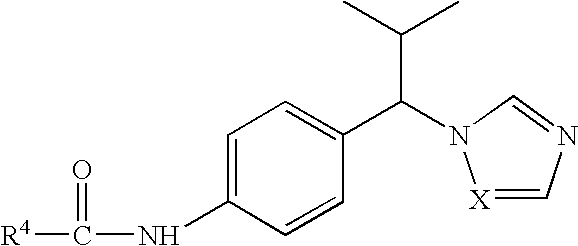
C1=C(NC([R4])=O)C=CC(C(C(C)C)N2[X]=CN=C2)=C1
